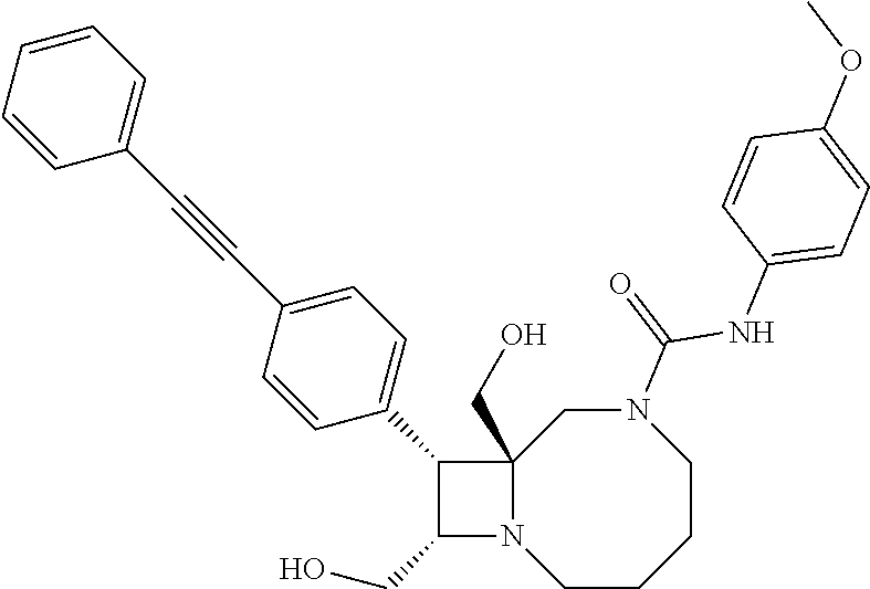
C1(CO)N2C(CO)(C1C1=CC=C(C#CC3=CC=CC=C3)C=C1)CN(C(=O)NC1=CC=C(OC)C=C1)CCCC2
